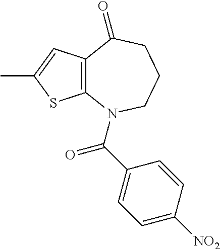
C12=C(C=C(C)S1)C(=O)CCCN2C(C1=CC=C([NO2])C=C1)=O
